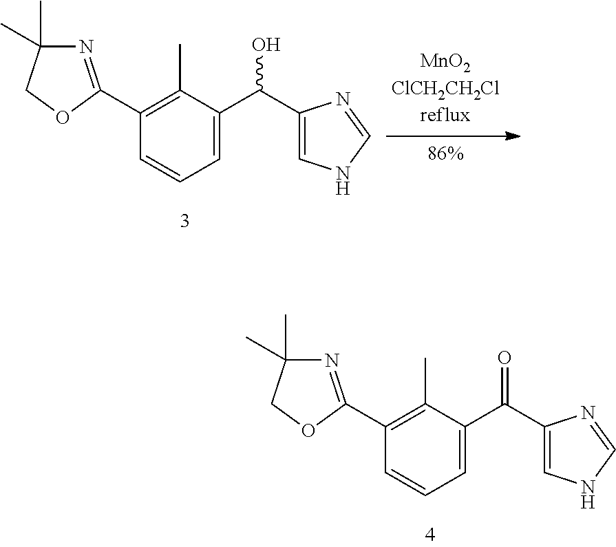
C1(C2=NC(C)(C)CO2)=C(C)C(C(C2=CNC=N2)=O)=CC=C1.C1(C2=NC(C)(C)CO2)=C(C)C(C(C2=CNC=N2)O)=CC=C1
